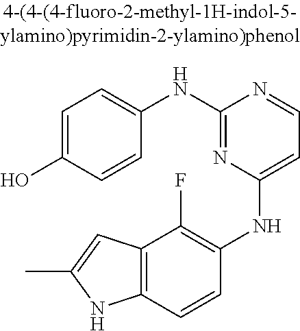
C12=C(C=CC(NC3=CC=NC(NC4=CC=C(O)C=C4)=N3)=C1F)NC(C)=C2
